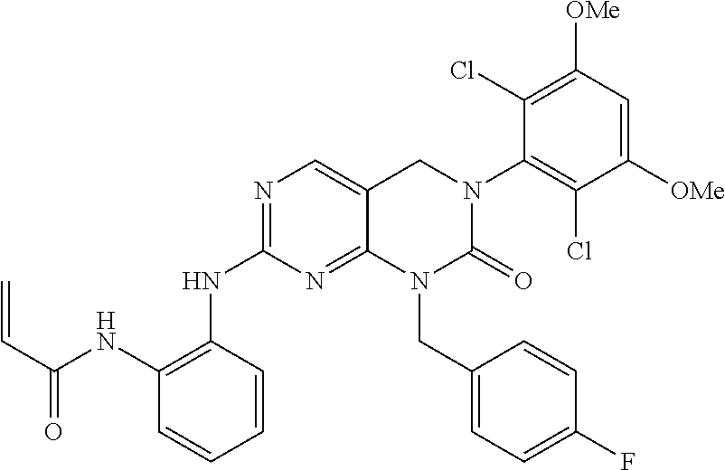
C1=CC=CC(NC2=NC=C3C(=N2)N(CC2=CC=C(F)C=C2)C(=O)N(C2=C(Cl)C([OMe])=CC([OMe])=C2Cl)C3)=C1NC(C=C)=O
